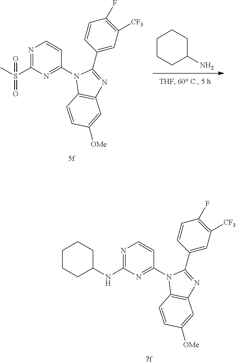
N1=C(NC2CCCCC2)N=C(N2C3=C(N=C2C2=CC([CF3])=C(F)C=C2)C=C([OMe])C=C3)C=C1.C1CCC(N)CC1.N1=C(S(C)(=O)=O)N=C(N2C3=C(N=C2C2=CC([CF3])=C(F)C=C2)C=C([OMe])C=C3)C=C1
